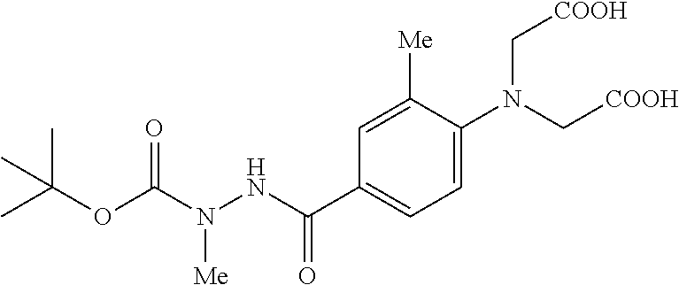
C1=C(N(C[COOH])C[COOH])C([Me])=CC(C(=O)NN([Me])C(=O)OC(C)(C)C)=C1
